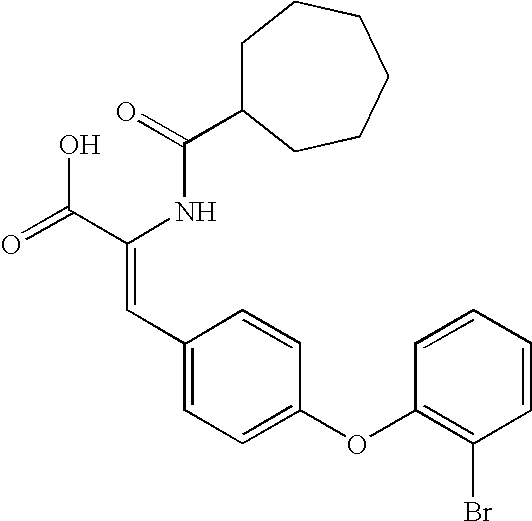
C(=O)(NC(C(=O)O)=CC1=CC=C(OC2=C(Br)C=CC=C2)C=C1)C1CCCCCC1
